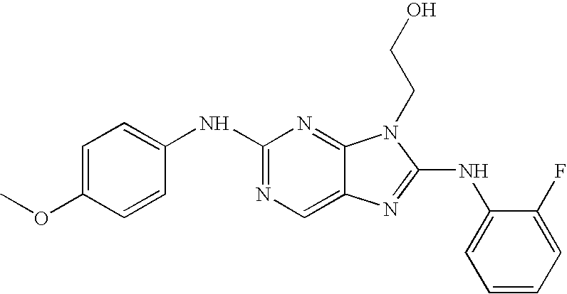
C1(NC2=NC=C3C(=N2)N(CCO)C(NC2=CC=CC=C2F)=N3)=CC=C(OC)C=C1
